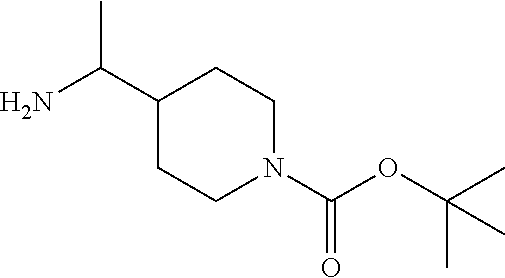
C1(C(N)C)CCN(C(OC(C)(C)C)=O)CC1
